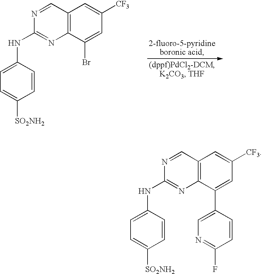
C12=C(C(Br)=CC([CF3])=C1)N=C(NC1=CC=C([SO2NH2])C=C1)N=C2.C12=C(C(C3=CN=C(F)C=C3)=CC([CF3])=C1)N=C(NC1=CC=C([SO2NH2])C=C1)N=C2
